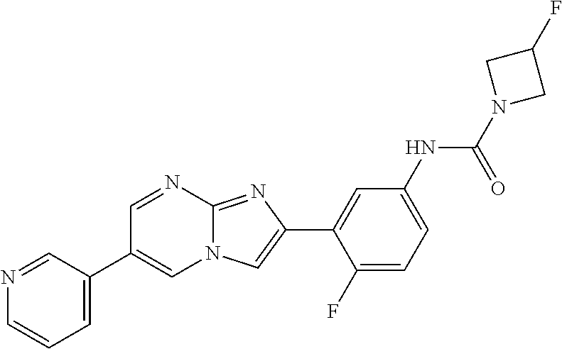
C1=NC2=NC(C3=CC(NC(N4CC(F)C4)=O)=CC=C3F)=CN2C=C1C1=CC=CN=C1
